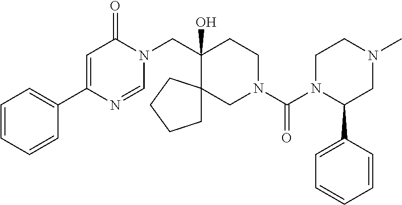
C1(C2=CC=CC=C2)=CC(=O)N(CC2(O)C3(CN(C(=O)N4C(C5=CC=CC=C5)CN(C)CC4)CC2)CCCC3)C=N1
